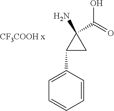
C1=CC(C2CC2(N)C(=O)O)=CC=C1
